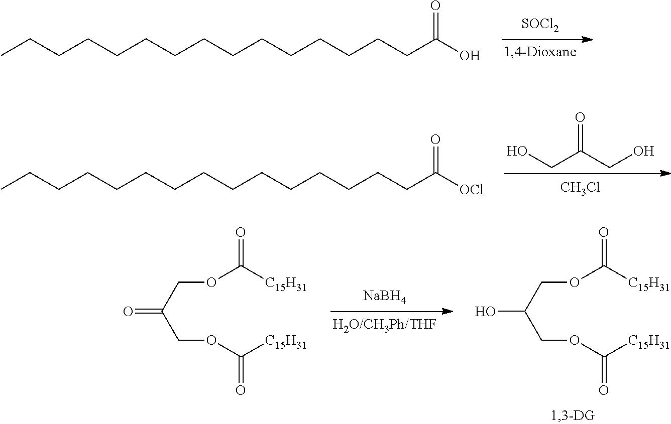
[SOCl2].C(CCCCCCCCCC(O)=O)CCCCC.[CH3Cl].OCC(CO)=O.C(CCCCCCCCCC([OCl])=O)CCCCC.[NaBH4].OC(COC([C15H31])=O)COC([C15H31])=O.O=C(COC([C15H31])=O)COC([C15H31])=O
